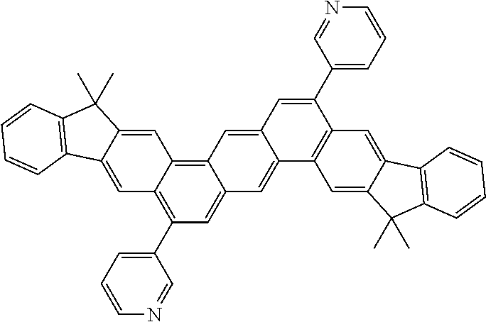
C1(C2=C3C(=C4C(=C2)C=C2C(=C4)C=C(C4=CC=CN=C4)C4=C2C=C2C(=C4)C4=C(C2(C)C)C=CC=C4)C=C2C(=C3)C3=C(C2(C)C)C=CC=C3)=CC=CN=C1
